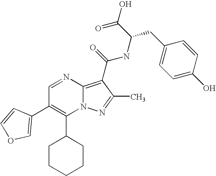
C1(C2CCCCC2)=C(C2=COC=C2)C=NC2=C(C(=O)NC(C(=O)O)CC3=CC=C(O)C=C3)C(C)=NN12
